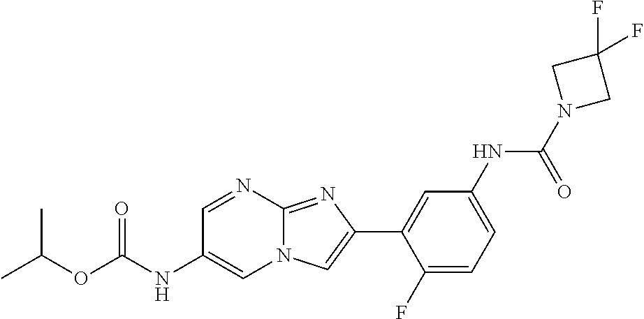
C1=NC2=NC(C3=CC(NC(N4CC(F)(F)C4)=O)=CC=C3F)=CN2C=C1NC(OC(C)C)=O
